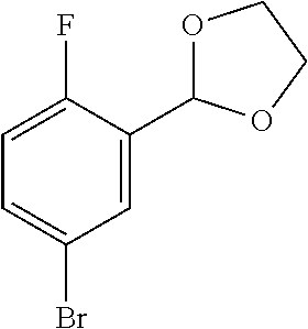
C1=C(C2OCCO2)C(F)=CC=C1Br
